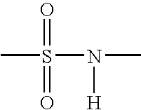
CS(N(C)[H])(=O)=O
